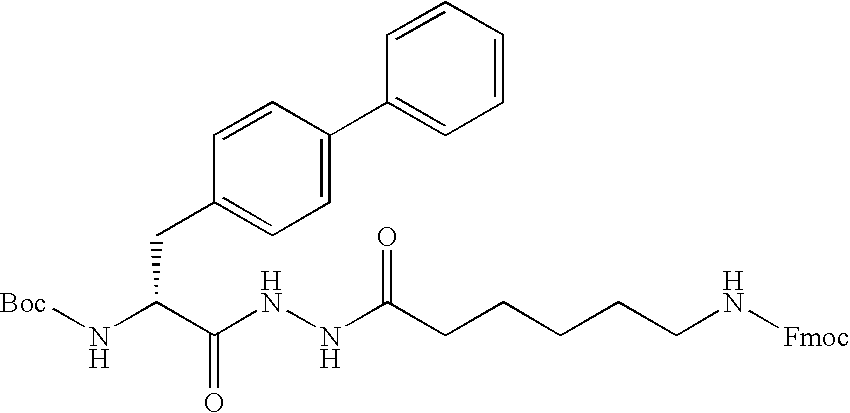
C(C(N[Boc])C(NNC(=O)CCCCCN[Fmoc])=O)C1=CC=C(C2=CC=CC=C2)C=C1
